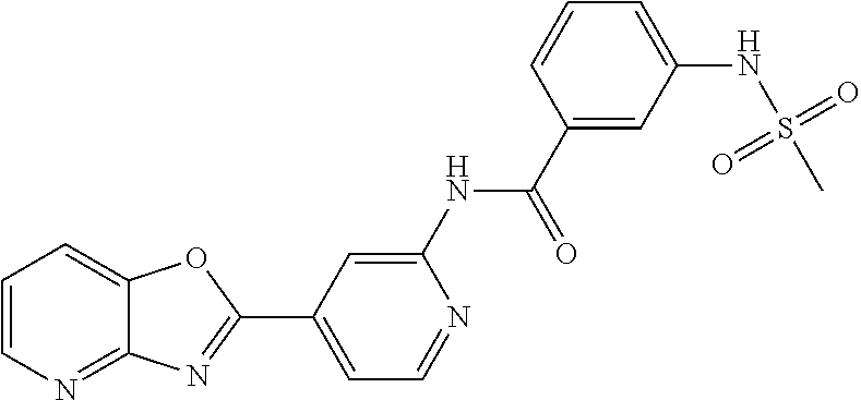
C1=C(NC(C2=CC(NS(C)(=O)=O)=CC=C2)=O)N=CC=C1C1=NC2=NC=CC=C2O1
